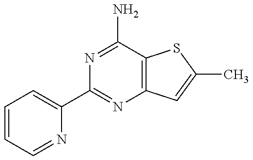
C1=CC=NC(C2=NC3=C(C(N)=N2)SC(C)=C3)=C1
